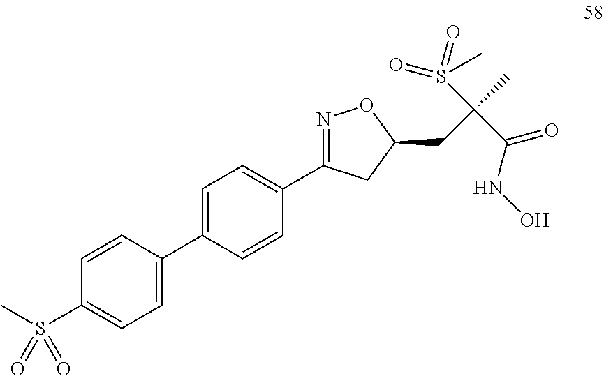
C1=CC(C2=CC=C(C3=NOC(CC(C)(C(NO)=O)S(=O)(=O)C)C3)C=C2)=CC=C1S(C)(=O)=O
